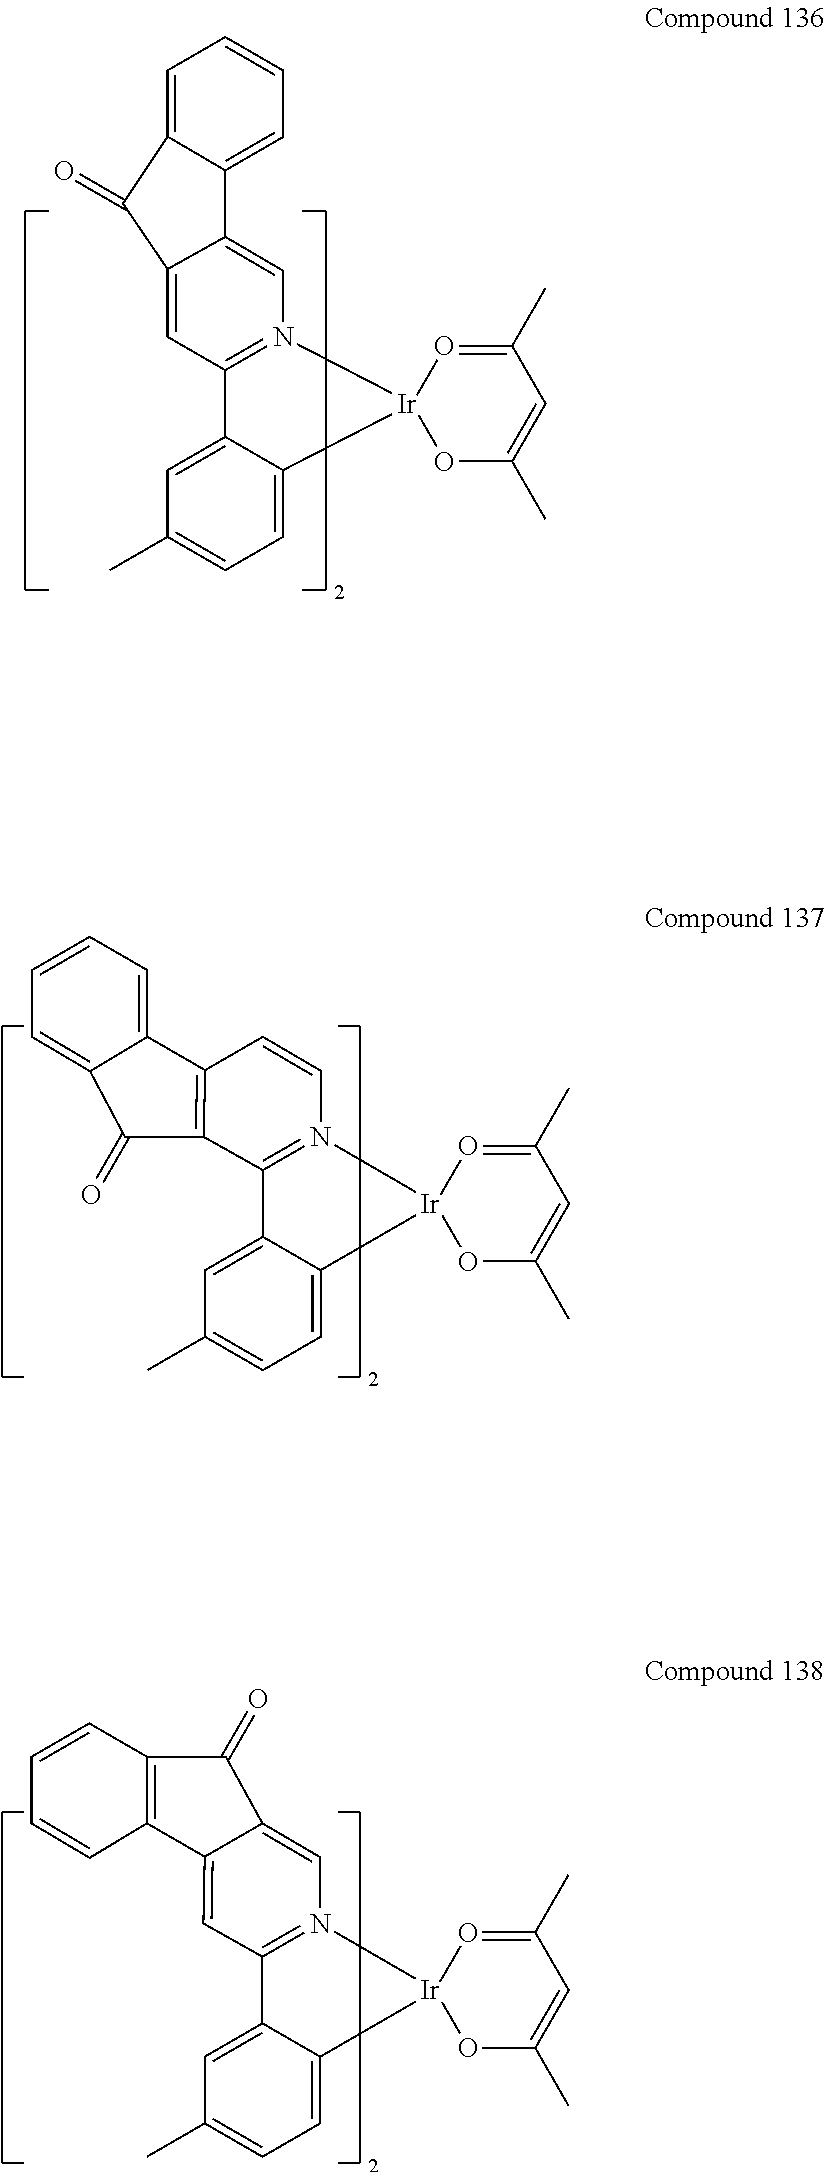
C12=N(C=CC3=C1C(=O)C1=CC=CC=C31)[Ir]1(C3=CC=C(C)C=C23)OC(C)=CC(C)=O1.C1=C2C(=CN3=C1C1=CC(C)=CC=C1[Ir]31OC(C)=CC(C)=O1)C1=CC=CC=C1C2=O.C1(=O)C2=CN3=C(C4=CC(C)=CC=C4[Ir]34OC(C)=CC(C)=O4)C=C2C2=C1C=CC=C2
